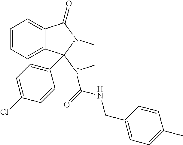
C1=CC=C2C(=C1)C1(C3=CC=C(Cl)C=C3)N(C2=O)CCN1C(=O)NCC1=CC=C(C)C=C1
